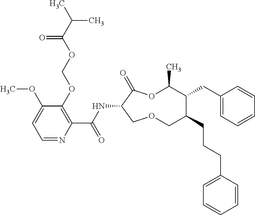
C1(OCOC(C(C)C)=O)=C(C(NC2C(=O)OC(C)C(CC3=CC=CC=C3)C(CCCC3=CC=CC=C3)COC2)=O)N=CC=C1OC
